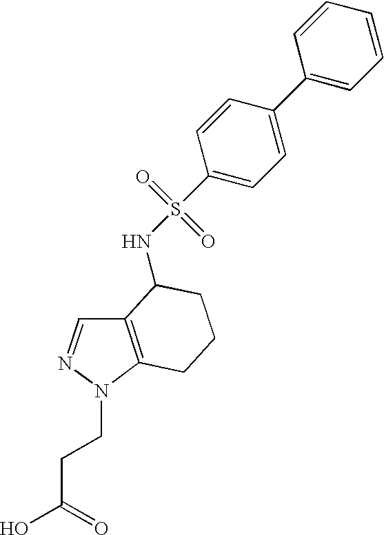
C12=C(N(CCC(O)=O)N=C1)CCCC2NS(=O)(=O)C1=CC=C(C2=CC=CC=C2)C=C1
